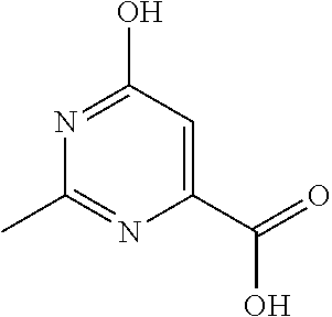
N1=C(O)C=C(C(O)=O)N=C1C
